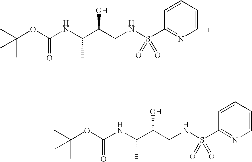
C(OC(NC(C(CNS(C1=NC=CC=C1)(=O)=O)O)C)=O)(C)(C)C.C(OC(NC(C(CNS(C1=NC=CC=C1)(=O)=O)O)C)=O)(C)(C)C
